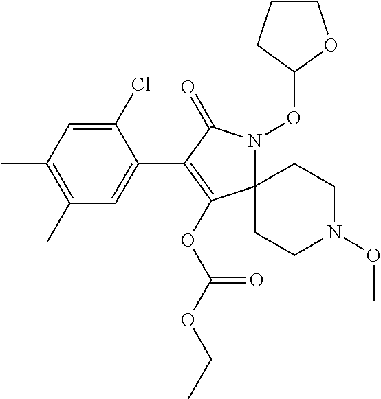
C1(Cl)=CC(C)=C(C)C=C1C1=C(OC(OCC)=O)C2(N(OC3OCCC3)C1=O)CCN(OC)CC2
